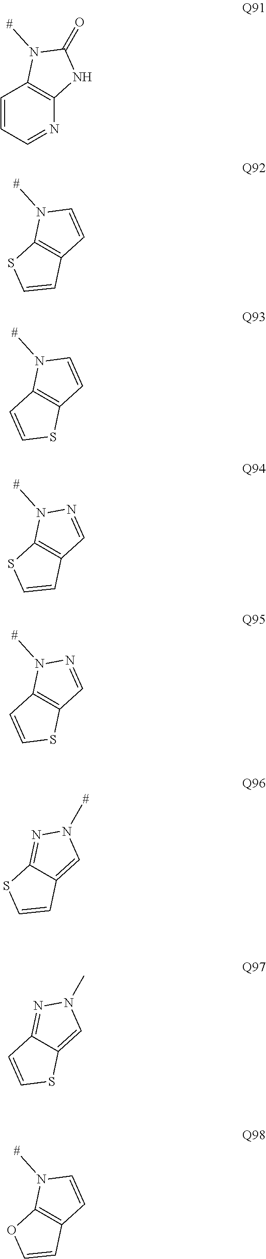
N1=CC=CC2=C1NC(=O)N2C.C12=C(N(C)C=C1)SC=C2.C12=C(N(C)C=C1)C=CS2.C12=C(N(C)N=C1)SC=C2.C12=C(N(C)N=C1)C=CS2.C12=CN(C)N=C1C=CS2.C12=CN(C)N=C1SC=C2.C12=C(N(C)C=C1)OC=C2
